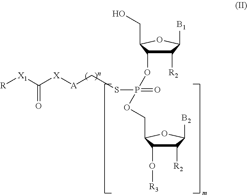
C1([R2])C(OP(SC[A][X]C([X1][R])=O)(=O)OCC2C(O[R3])C([R2])C([B2])O2)C(CO)OC1[B1]
